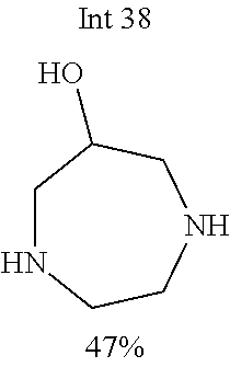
C1NCCNCC1O
